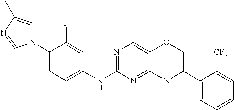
N1=C(NC2=CC=C(N3C=C(C)N=C3)C(F)=C2)N=C2C(=C1)OCC(C1=CC=CC=C1[CF3])N2C
